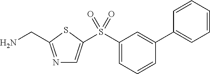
N1=C(CN)SC(S(C2=CC=CC(C3=CC=CC=C3)=C2)(=O)=O)=C1
